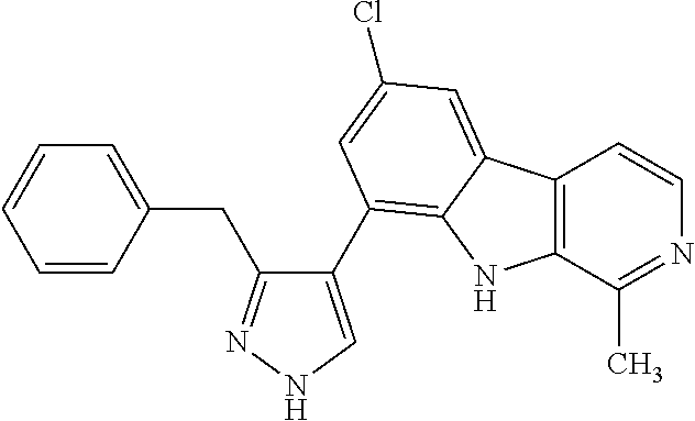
C12=C(C(C)=NC=C1)NC1=C(C3=CNN=C3CC3=CC=CC=C3)C=C(Cl)C=C21
